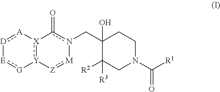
[D]1:[A][X]2:[Y]([G]:[E]1)[Z]:[M]-n(CC1(O)C([R2])([R3])CN(C([R1])=O)CC1)c-2=O
